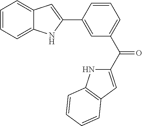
C1=CC=C2C(=C1)C=C(C1=CC(C(C3=CC4=C(N3)C=CC=C4)=O)=CC=C1)N2
